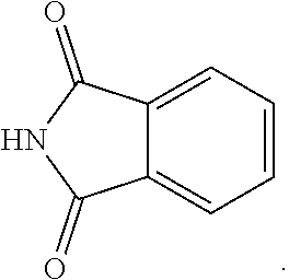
C12=CC=CC=C1C(=O)NC2=O
